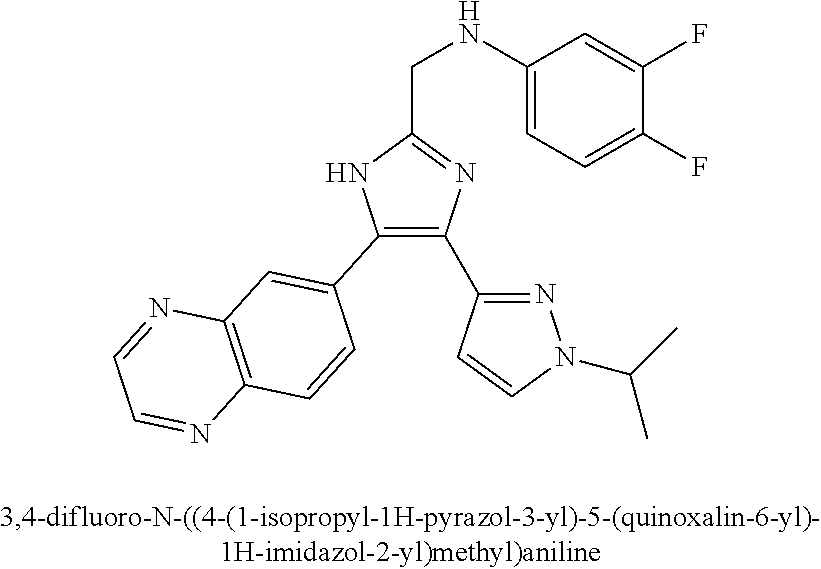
C1(C2=C(C3=NN(C(C)C)C=C3)N=C(CNC3=CC=C(F)C(F)=C3)N2)=CC2=C(C=C1)N=CC=N2
